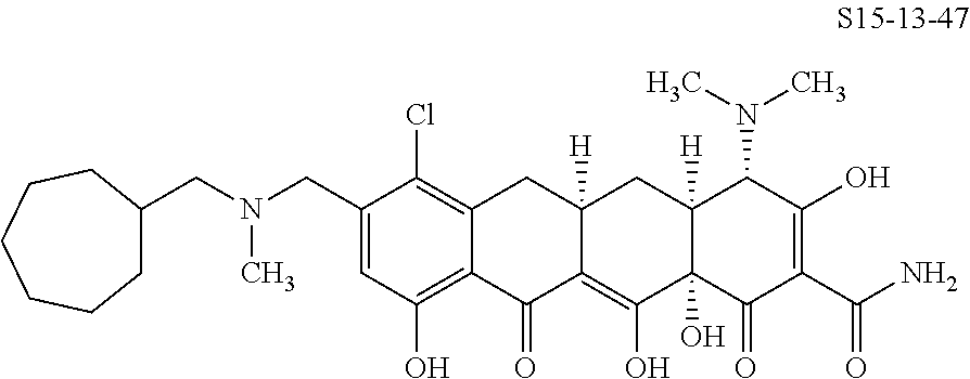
C1(CN(C)CC2CCCCCC2)=CC(O)=C2C(=C1Cl)CC1([H])C(=C(O)C3(O)C([H])(C1)C(N(C)C)C(O)=C(C(N)=O)C3=O)C2=O
